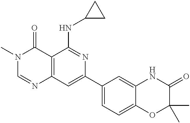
C12=C(C=C(C3=CC=C4C(=C3)NC(=O)C(C)(C)O4)N=C1NC1CC1)N=CN(C)C2=O
